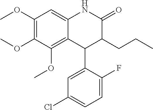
C12=C(OC)C(OC)=C(OC)C=C1NC(=O)C(CCC)C2C1=CC(Cl)=CC=C1F
